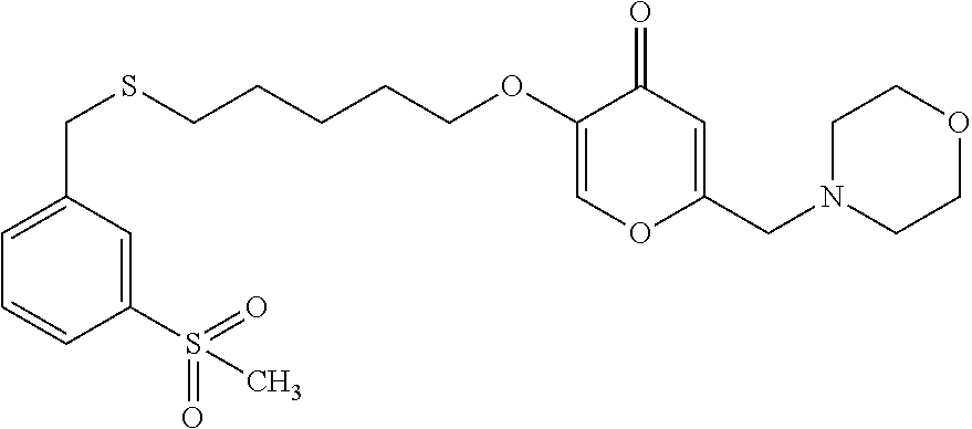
C(SCCCCCOC1=COC(CN2CCOCC2)=CC1=O)C1=CC=CC(S(=O)(=O)C)=C1
